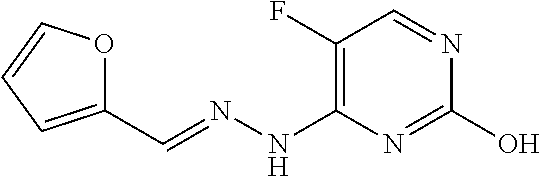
OC1=NC(NN=CC2=CC=CO2)=C(F)C=N1
